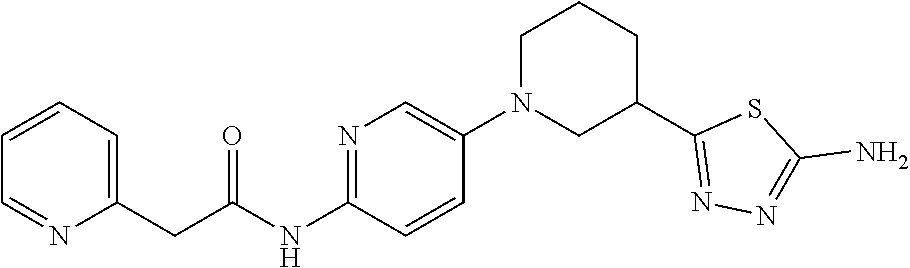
N1=C(NC(CC2=CC=CC=N2)=O)C=CC(N2CC(C3=NN=C(N)S3)CCC2)=C1
